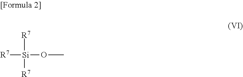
[R7][Si](OC)([R7])[R7]
